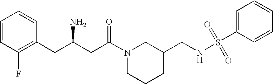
C1=CC(F)=C(CC(CC(N2CCCC(CNS(C3=CC=CC=C3)(=O)=O)C2)=O)N)C=C1
